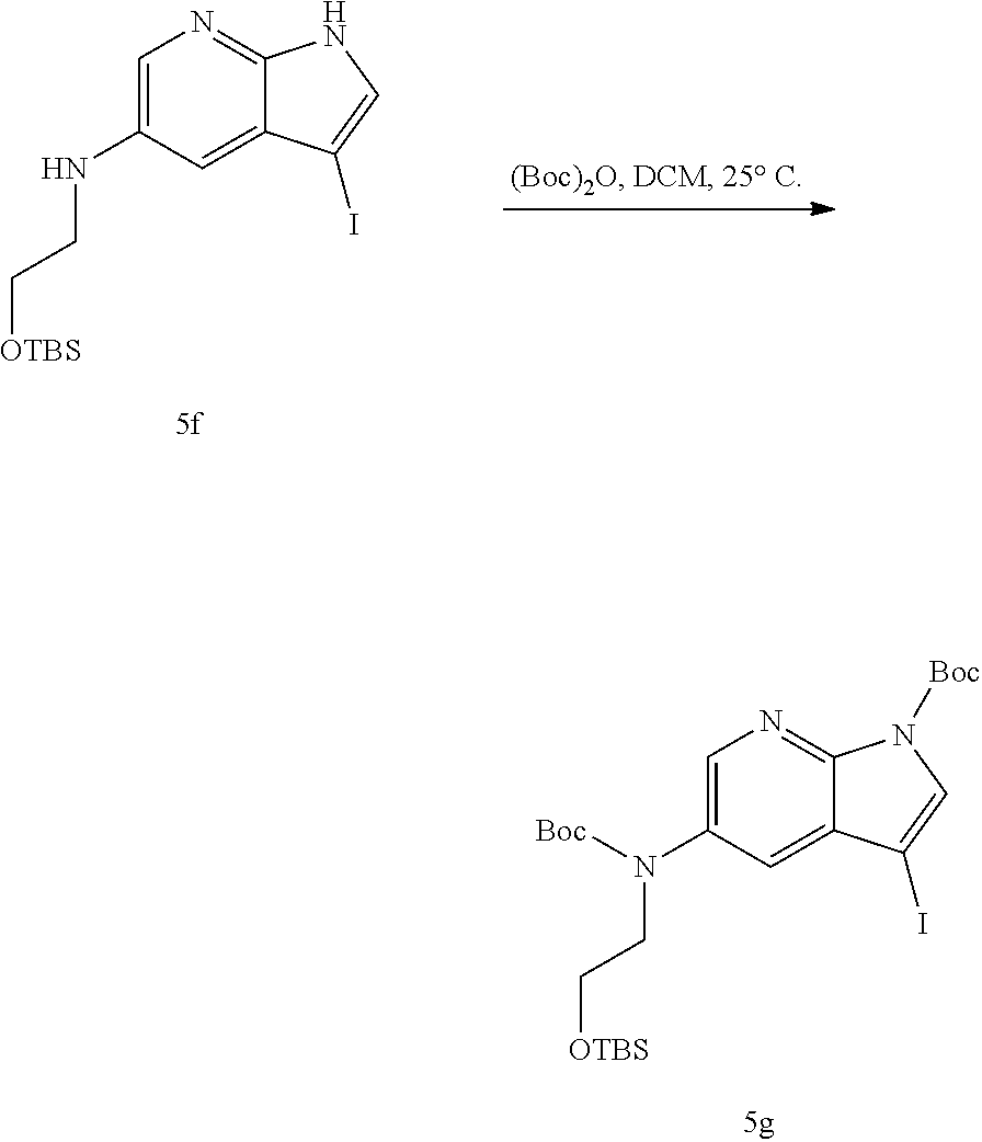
C1=C(N(CC[OTBS])[Boc])C=C2C(=N1)N([Boc])C=C2I.C1=C(NCC[OTBS])C=C2C(=N1)NC=C2I
